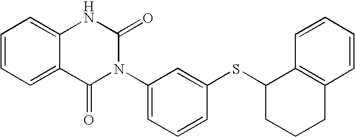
C1=CC=C2C(=C1)NC(=O)N(C1=CC=CC(SC3CCCC4=C3C=CC=C4)=C1)C2=O
